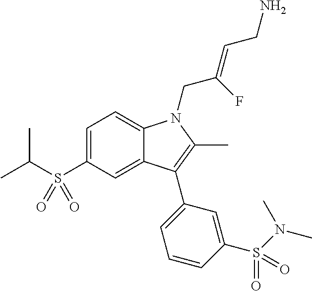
C1=C(S(C(C)C)(=O)=O)C=C2C(=C1)N(CC(=CCN)F)C(C)=C2C1=CC=CC(S(=O)(=O)N(C)C)=C1
